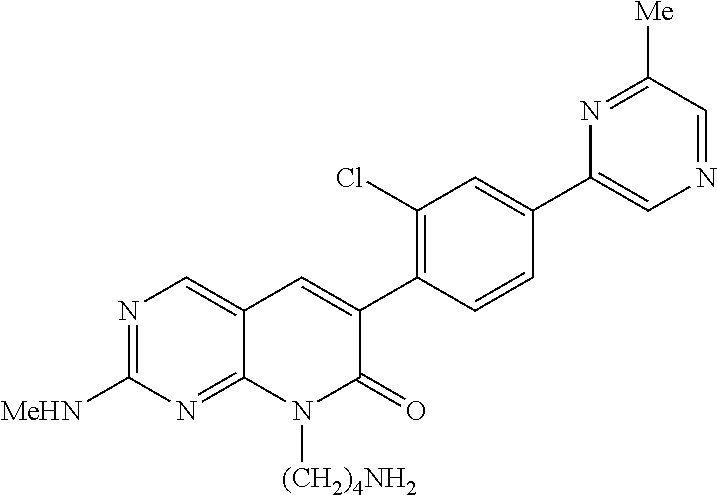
N1=C([MeHN])N=C2C(=C1)C=C(C1=C(Cl)C=C(C3=CN=CC([Me])=N3)C=C1)C(=O)N2[(CH2)4NH2]
